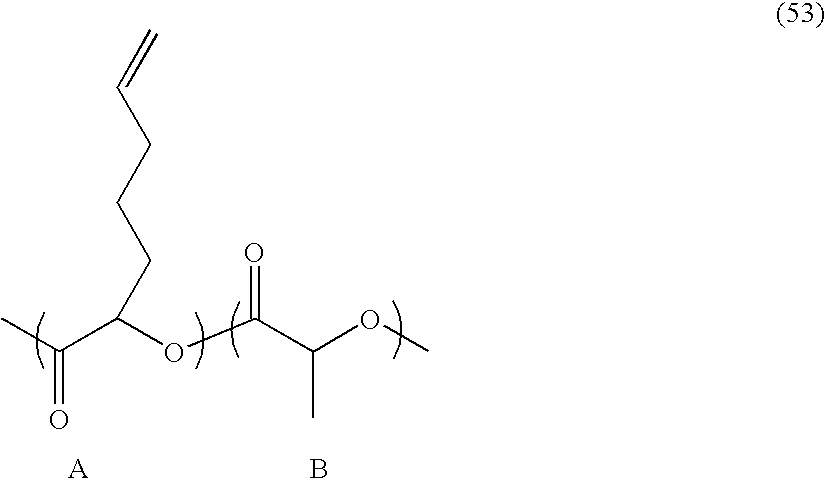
CC(=O)C(OC(C(OC)C)=O)CCCC=C.B
